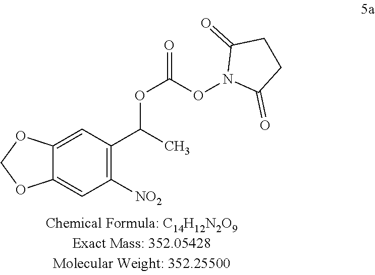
C12=CC([NO2])=C(C(OC(ON3C(=O)CCC3=O)=O)C)C=C1OCO2
